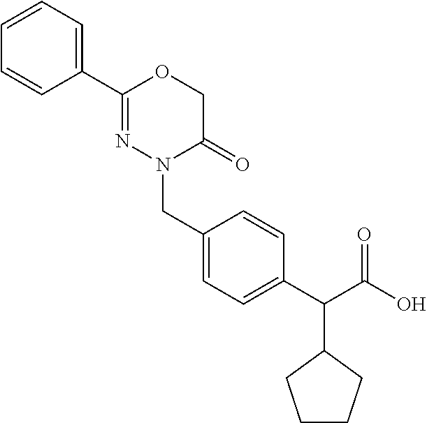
C1(C2=NN(CC3=CC=C(C(C(O)=O)C4CCCC4)C=C3)C(=O)CO2)=CC=CC=C1
